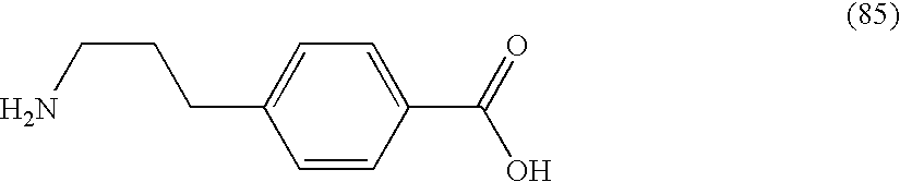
C1(C(=O)O)=CC=C(CCCN)C=C1
